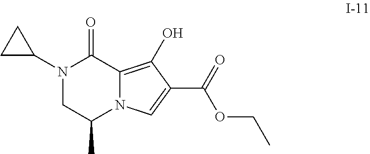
N1(C2CC2)CC(C)N2C(=C(O)C(C(=O)OCC)=C2)C1=O
